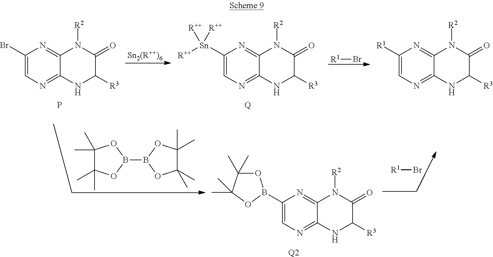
[R1]Br.C1([R1])=CN=C2C(=N1)N([R2])C(=O)C([R3])N2.C1(Br)=CN=C2C(=N1)N([R2])C(=O)C([R3])N2.P.C1([Sn]([R++])([R++])[R++])=CN=C2C(=N1)N([R2])C(=O)C([R3])N2.[Q].C1(C)(C)C(C)(C)OB(B2OC(C)(C)C(C)(C)O2)O1.C1(B2OC(C)(C)C(C)(C)O2)=CN=C2C(=N1)N([R2])C(=O)C([R3])N2.[Q2].[R1]Br
